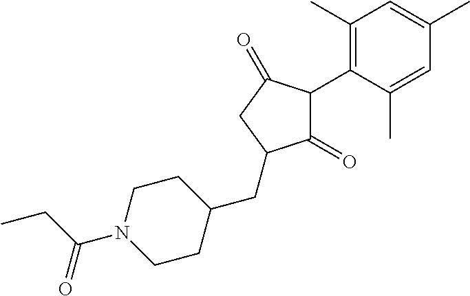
C1(=O)C(C2=C(C)C=C(C)C=C2C)C(=O)CC1CC1CCN(C(CC)=O)CC1
